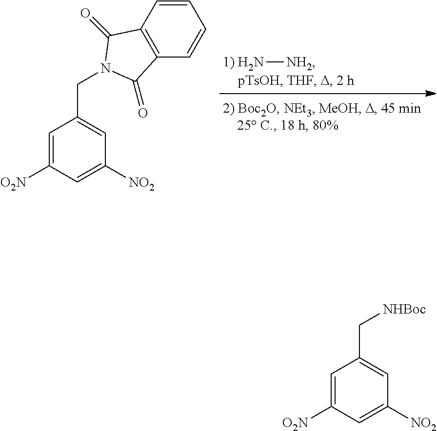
[1) H2N][NH2].C(C1=CC([NO2])=CC([O2N])=C1)N1C(=O)C2=C(C=CC=C2)C1=O.C(C1=CC([NO2])=CC([O2N])=C1)[NHBoc]
